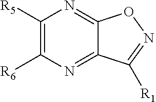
C1([R5])=C([R6])N=C2C(=N1)ON=C2[R1]
